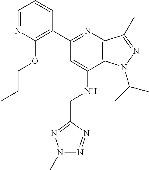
C1=NC(OCCC)=C(C2=NC3=C(C(NCC4=NN(C)N=N4)=C2)N(C(C)C)N=C3C)C=C1
